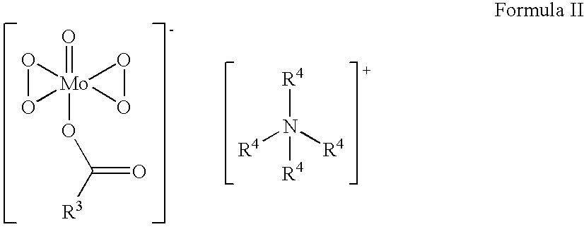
O=[Mo]12(OC(=O)[R3])(OO1)OO2.[R4]N([R4])([R4])[R4]
